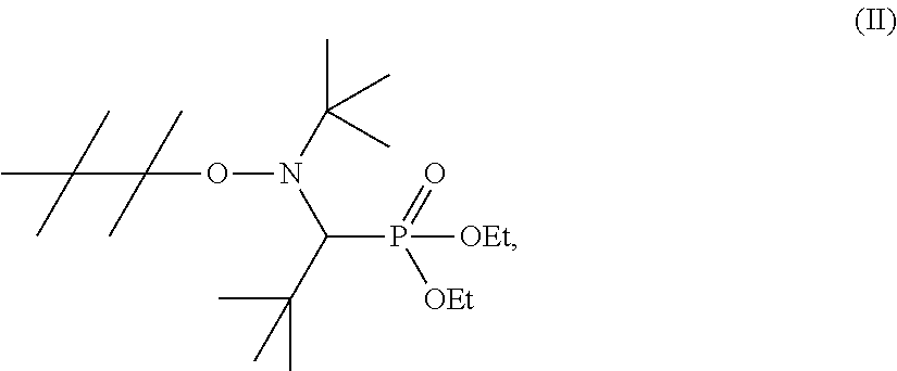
CC(C)(C)C(C)(C)ON(C(C(C)(C)C)P(=O)([OEt])[OEt])C(C)(C)C
